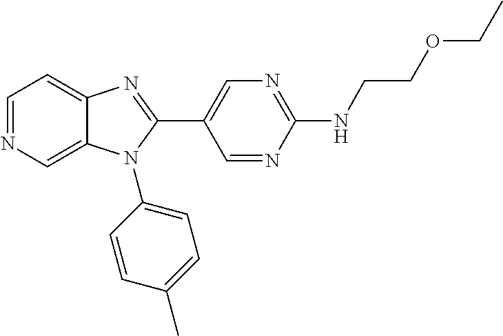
C12=CN=CC=C1N=C(C1=CN=C(NCCOCC)N=C1)N2C1=CC=C(C)C=C1
